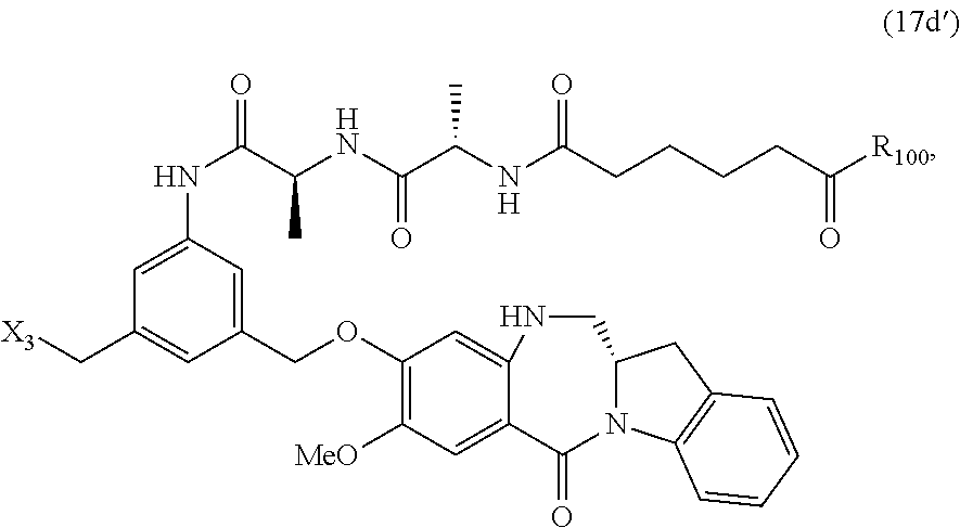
C1(COC2=C([MeO])C=C3C(=C2)NCC2N(C3=O)C3=C(C2)C=CC=C3)=CC(NC(C(NC(C(NC(CCCCC([R100])=O)=O)C)=O)C)=O)=CC(C[X3])=C1
